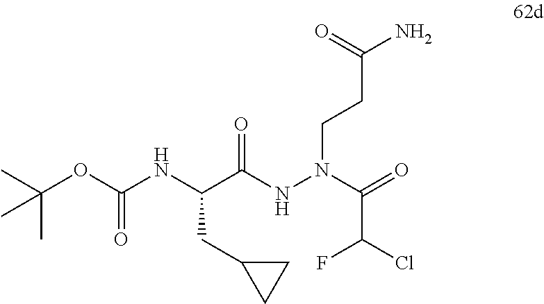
C(C(NN(C(=O)C(Cl)F)CCC(N)=O)=O)(NC(OC(C)(C)C)=O)CC1CC1
